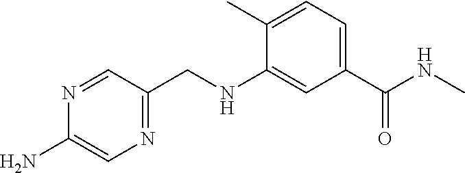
N1=C(CNC2=CC(C(NC)=O)=CC=C2C)C=NC(N)=C1
